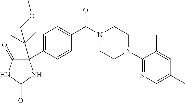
C1=C(C2(C(C)(C)COC)C(=O)NC(=O)N2)C=CC(C(N2CCN(C3=NC=C(C)C=C3C)CC2)=O)=C1
